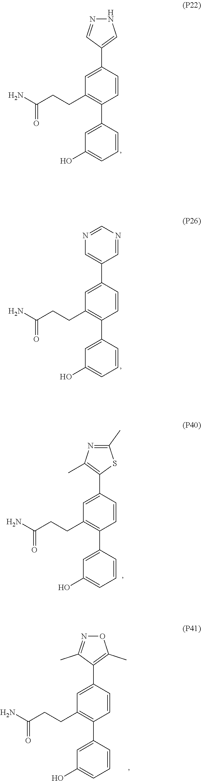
C1=CC(C2=C(CCC(N)=O)C=C(C3=CN=CN=C3)C=C2)=CC(O)=C1.C1=CC(C2=C(CCC(N)=O)C=C(C3=C(C)N=C(C)S3)C=C2)=CC(O)=C1.C1=CC(C2=C(CCC(N)=O)C=C(C3=C(C)ON=C3C)C=C2)=CC(O)=C1.C1=CC(C2=C(CCC(N)=O)C=C(C3=CNN=C3)C=C2)=CC(O)=C1
